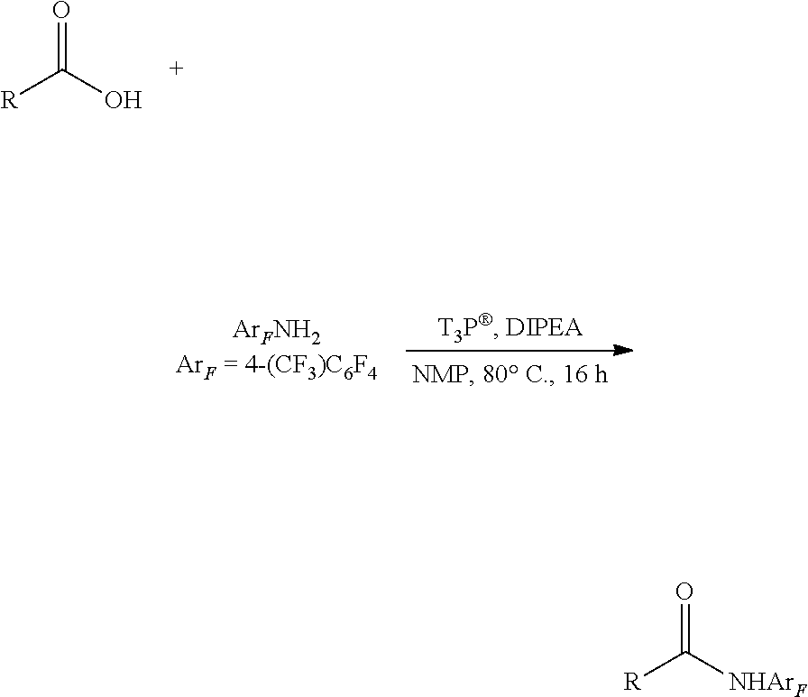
[R]C(=O)O.[R]C(=O)[NHArF]
